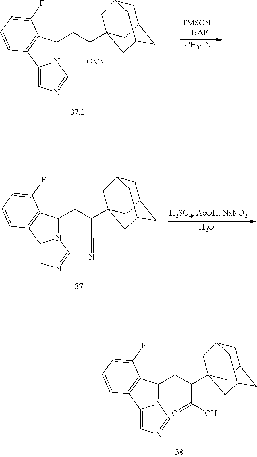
C1C2CC3CC(C(CC4N5C(=CN=C5)C5=C4C(F)=CC=C5)[OMs])(CC1C3)C2.[CH3CN].C1C2CC3CC(C(CC4N5C(=CN=C5)C5=C4C(F)=CC=C5)C#N)(CC1C3)C2.O.C1C2CC3CC(C(CC4N5C(=CN=C5)C5=C4C(F)=CC=C5)C(O)=O)(CC1C3)C2
